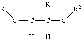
C(C(O[R2])([H])[R3])(O[R1])([H])[H]
